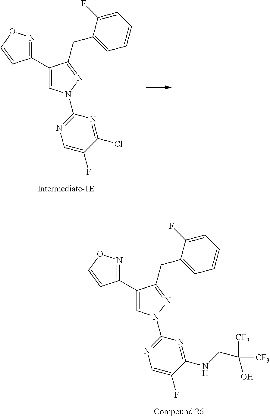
C1(C2=CN(C3=NC=C(F)C(NCC([CF3])([CF3])O)=N3)N=C2CC2=CC=CC=C2F)=NOC=C1.C1(C2=CN(C3=NC=C(F)C(Cl)=N3)N=C2CC2=CC=CC=C2F)=NOC=C1
